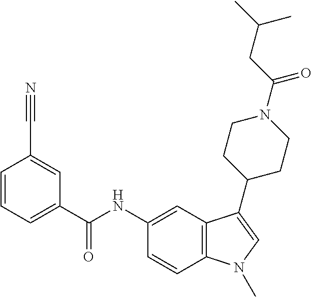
C1=CC=C(C(NC2=CC3=C(C=C2)N(C)C=C3C2CCN(C(CC(C)C)=O)CC2)=O)C=C1C#N
